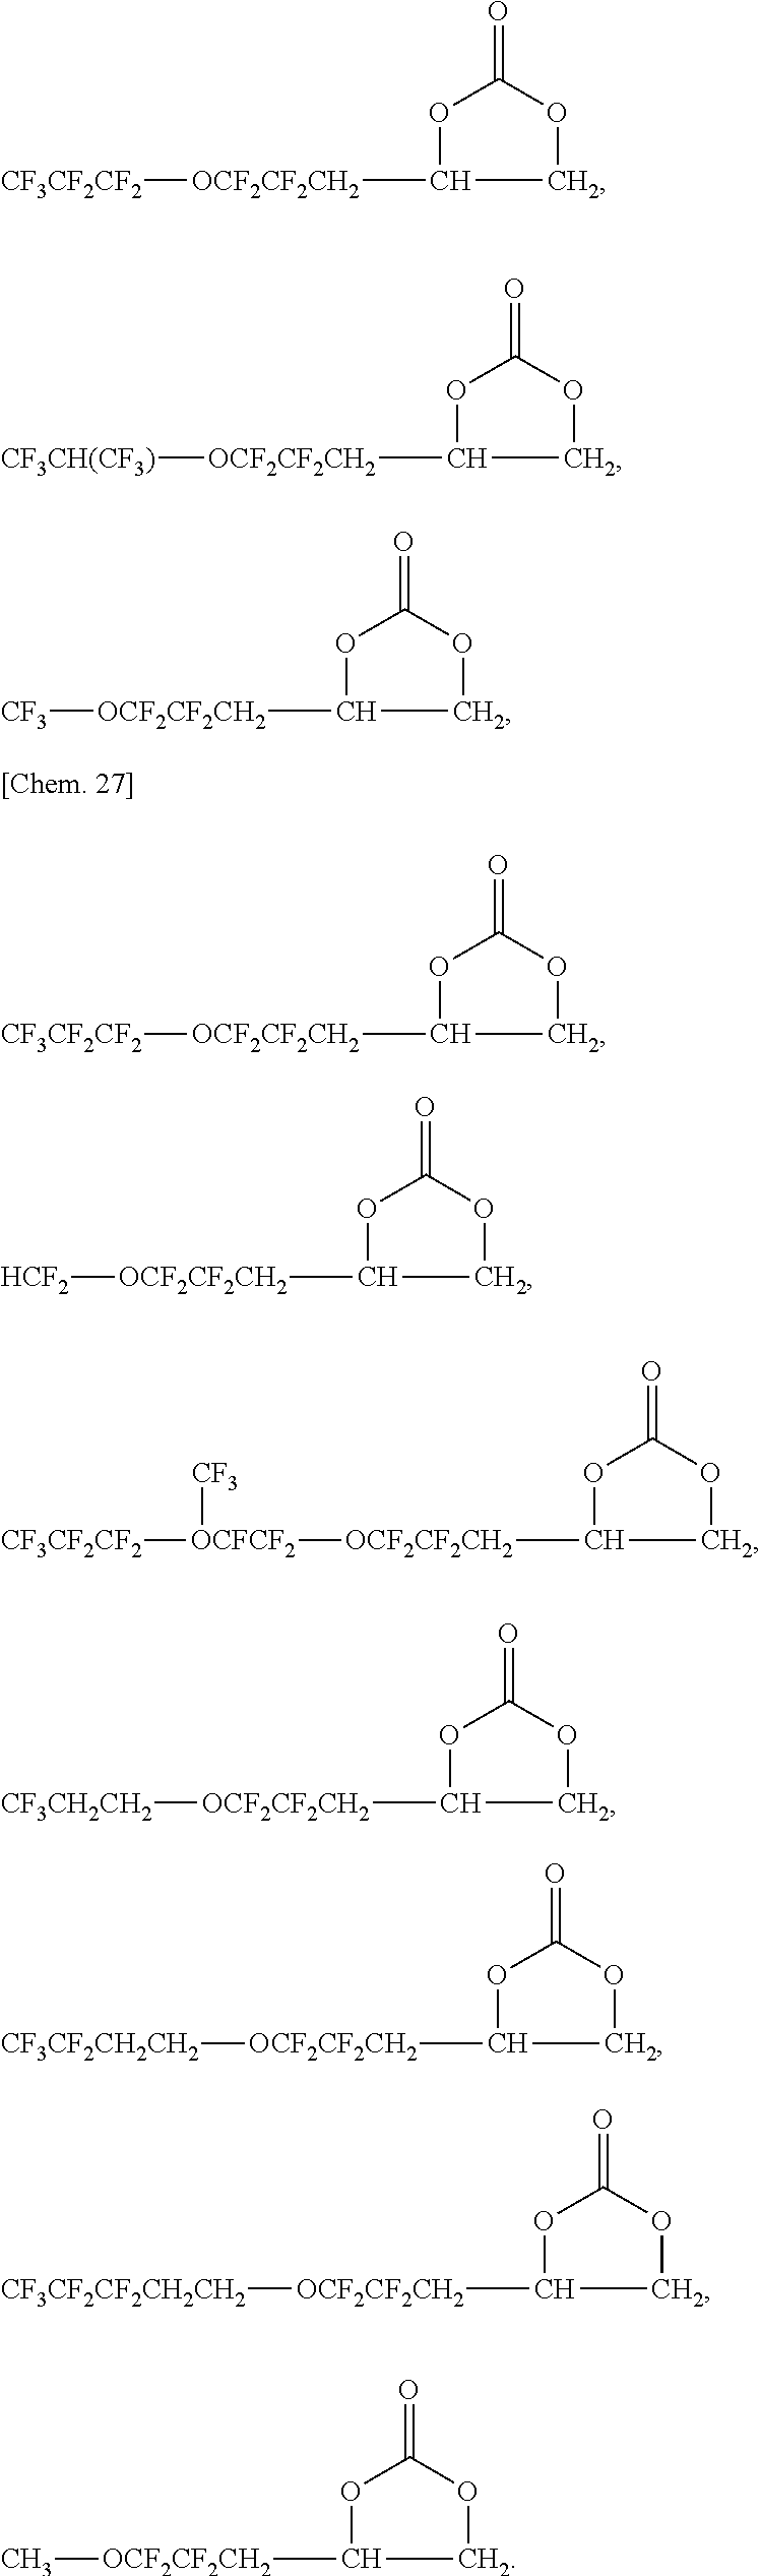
O1C(=O)OCC1[OCF2CF2CH2][CF3CF2CF2].O1C(=O)OCC1[OCF2CF2CH2][CF3CH(CF3)].O1C(=O)OCC1[OCF2CF2CH2][CF3].O1C(=O)OCC1[OCF2CF2CH2][CF3CF2CF2].O1C(=O)OCC1[OCF2CF2CH2][HCF2].O1C(=O)OCC1[OCF2CF2CH2][OCFCF2]([CF3])[CF3CF2CF2].O1C(=O)OCC1[OCF2CF2CH2][CF3CH2CH2].O1C(=O)OCC1[OCF2CF2CH2][CF3CF2CH2CH2].O1C(=O)OCC1[OCF2CF2CH2][CF3CF2CF2CH2CH2].O1C(=O)OCC1[OCF2CF2CH2]C
